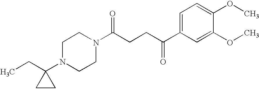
C1=C(C(CCC(N2CCN(C3(CC)CC3)CC2)=O)=O)C=C(OC)C(OC)=C1
